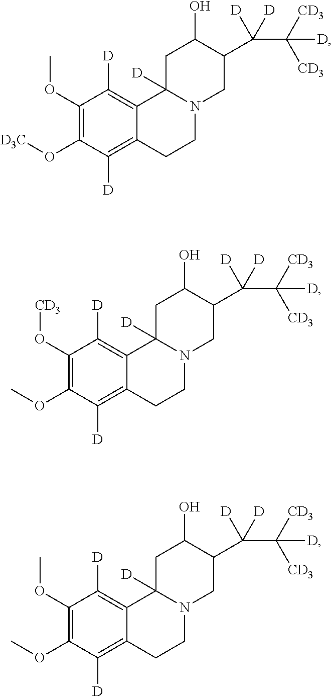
C1(OC)=C(OC)C([D])=C2C(=C1[D])C1([D])N(CC2)CC(C([D])([D])C([CD3])([CD3])[D])C(O)C1.C1(OC)=C(O[D3C])C([D])=C2C(=C1[D])C1([D])N(CC2)CC(C([D])([D])C([CD3])([CD3])[D])C(O)C1.C1(O[CD3])=C(OC)C([D])=C2C(=C1[D])C1([D])N(CC2)CC(C([D])([D])C([CD3])([CD3])[D])C(O)C1
